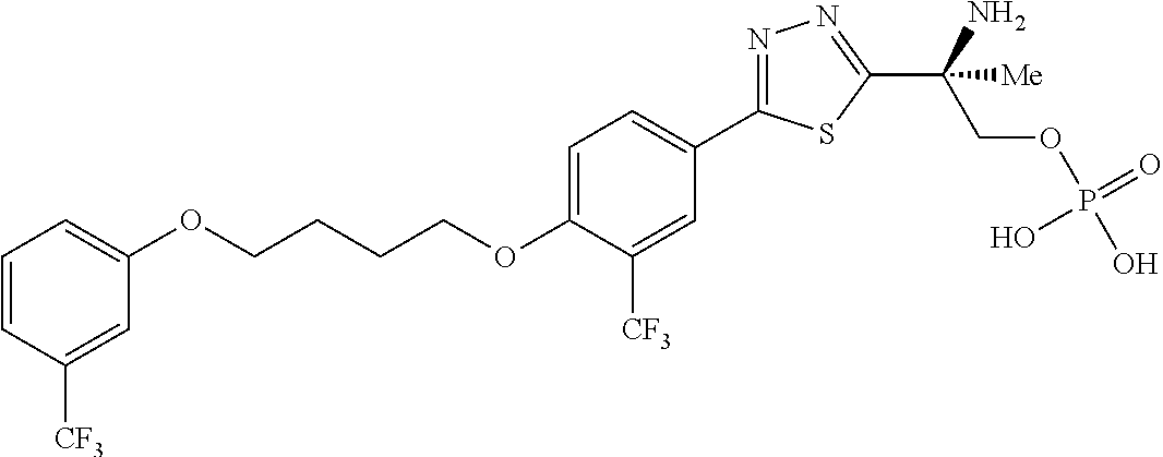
O(CCCCOC1=CC=C(C2=NN=C(C(COP(O)(=O)O)(N)[Me])S2)C=C1[CF3])C1=CC=CC([CF3])=C1
